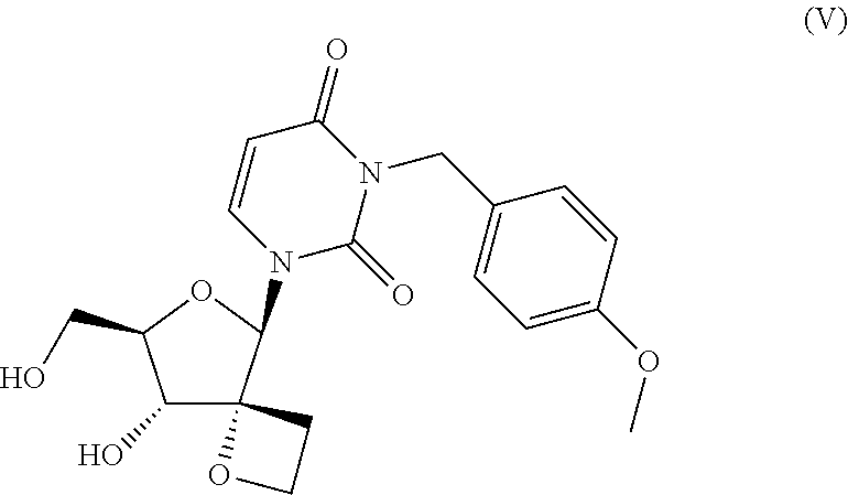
C1(O)C2(C(N3C(=O)N(CC4=CC=C(OC)C=C4)C(=O)C=C3)OC1CO)OCC2
